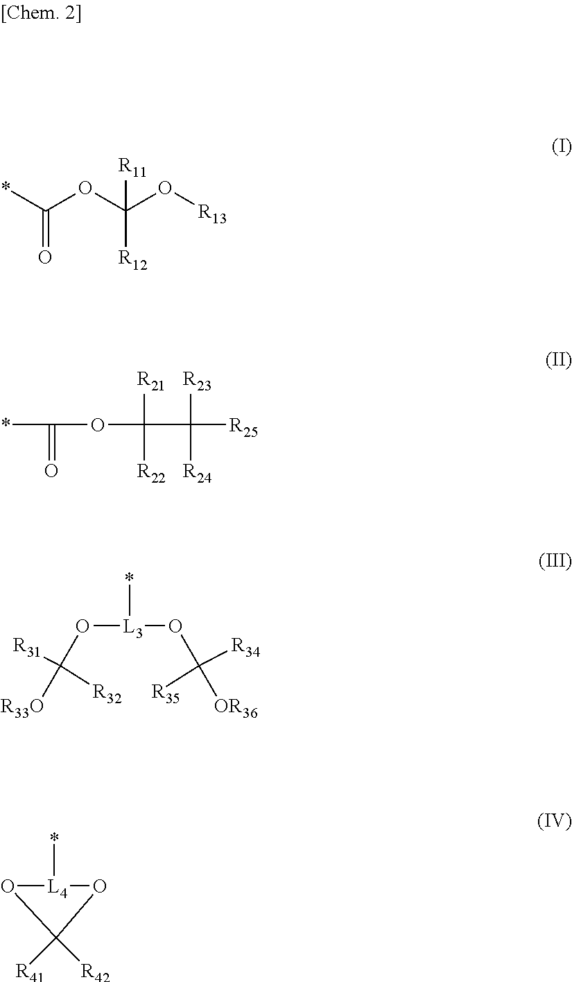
C([R12])(OC(*)=O)(O[R13])[R11].*C(=O)OC([R21])([R22])C([R23])([R24])[R25].*[L3](OC([R33O])([R31])[R32])OC([OR36])([R34])[R35].*[L4]1OC([R41])([R42])O1
